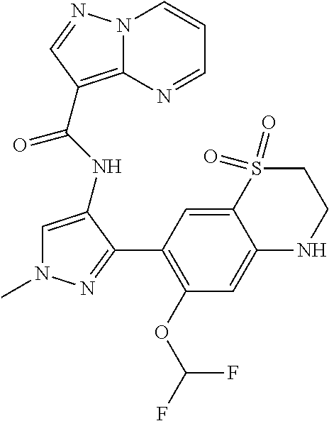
N12C(=C(C(NC3=CN(C)N=C3C3=C(OC(F)F)C=C4C(=C3)S(=O)(=O)CCN4)=O)C=N1)N=CC=C2
